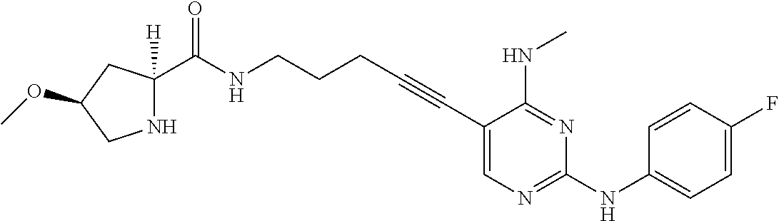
C1(C#CCCCNC(=O)C2([H])NCC(OC)C2)=CN=C(NC2=CC=C(F)C=C2)N=C1NC
